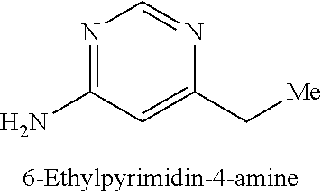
N1=C(N)C=C(C[Me])N=C1
